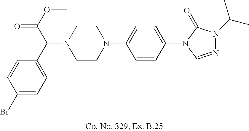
N1(C(C2=CC=C(Br)C=C2)C(OC)=O)CCN(C2=CC=C(N3C=NN(C(C)C)C3=O)C=C2)CC1
